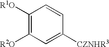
C1([R1O])=C([R2O])C=C([CZNHR3])C=C1
